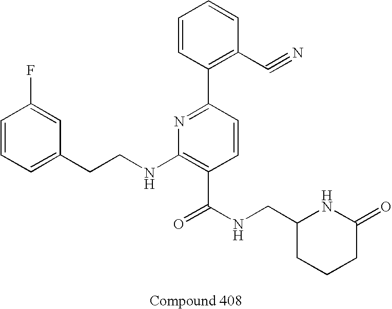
C1=CC=C(CCNC2=C(C(NCC3CCCC(=O)N3)=O)C=CC(C3=C(C#N)C=CC=C3)=N2)C=C1F
